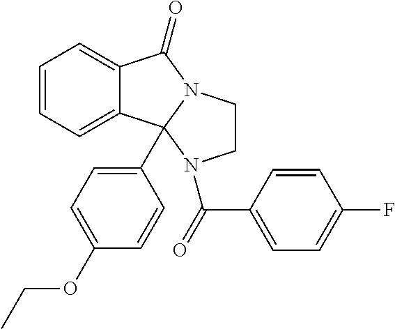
C1=CC=C2C(=C1)C(=O)N1CCN(C(=O)C3=CC=C(F)C=C3)C21C1=CC=C(OCC)C=C1
